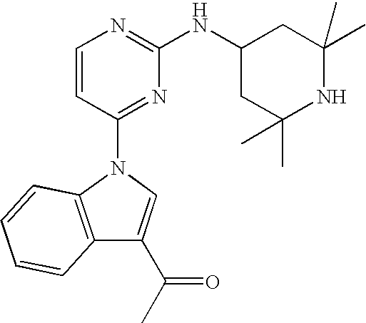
C1=CC(N2C3=C(C(C(C)=O)=C2)C=CC=C3)=NC(NC2CC(C)(C)NC(C)(C)C2)=N1
